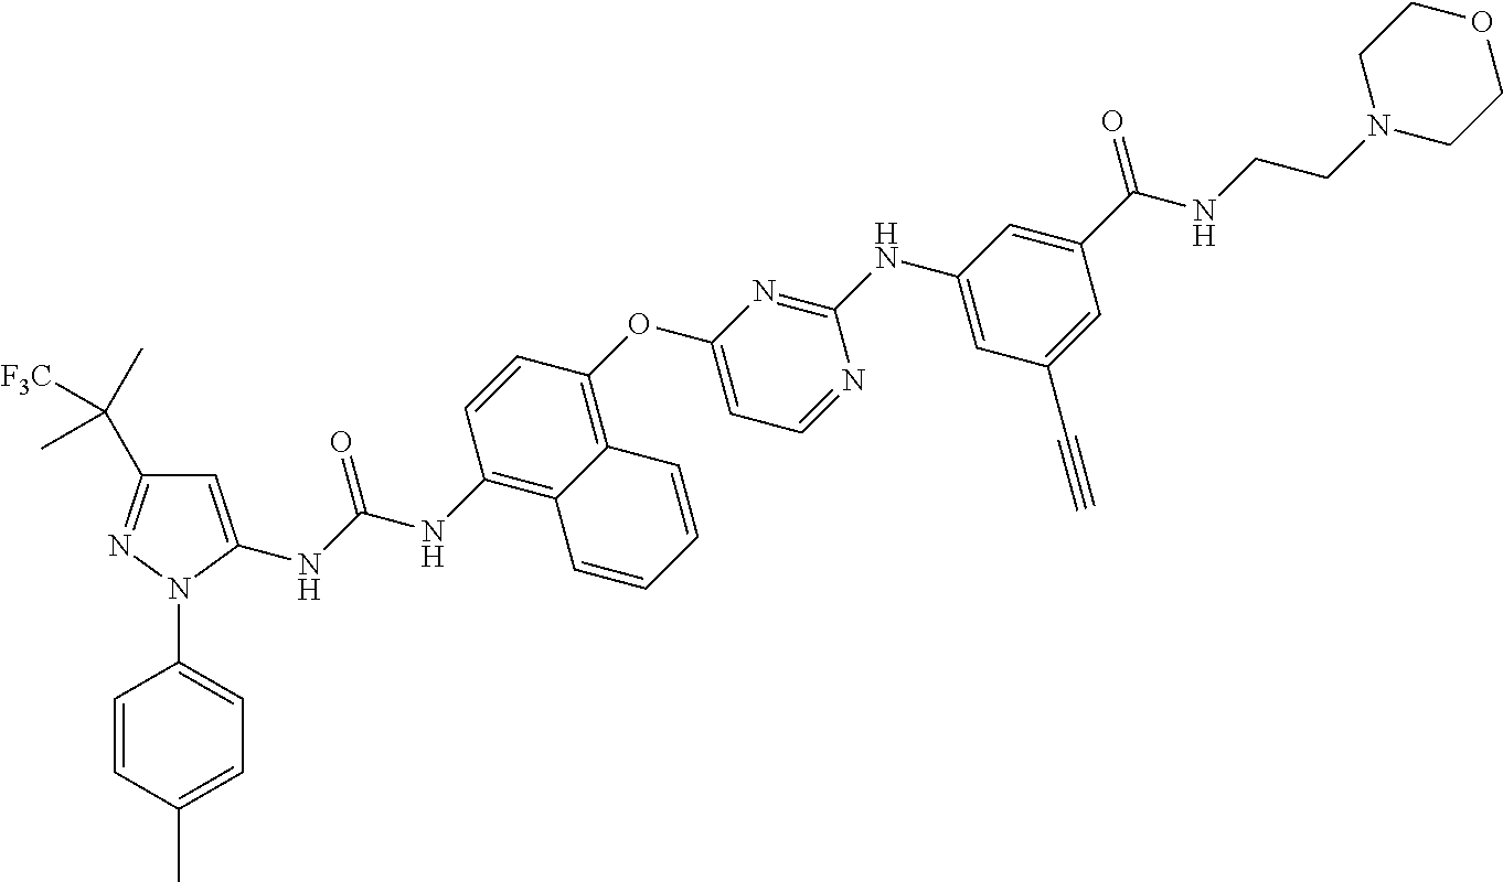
C1=C(C)C=CC(N2C(NC(NC3=C4C(=C(OC5=CC=NC(NC6=CC(C#C)=CC(C(=O)NCCN7CCOCC7)=C6)=N5)C=C3)C=CC=C4)=O)=CC(C(C)([F3C])C)=N2)=C1
